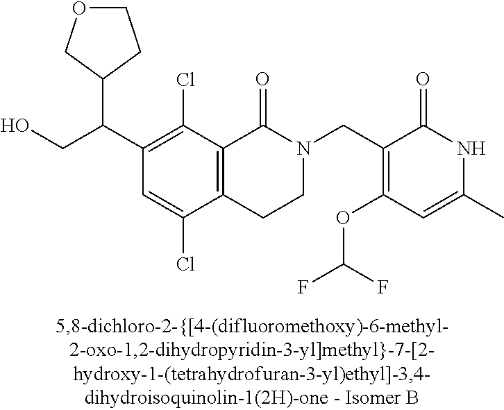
C1(C(C2COCC2)CO)=C(Cl)C2=C(C(Cl)=C1)CCN(CC1=C(OC(F)F)C=C(C)NC1=O)C2=O
